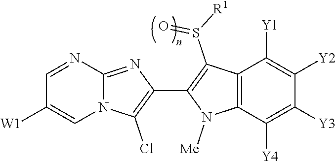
N12C(=NC(C3=C(S([R1])=O)C4=C(N3[Me])C([Y4])=C([Y3])C([Y2])=C4[Y1])=C1Cl)N=CC([W1])=C2
